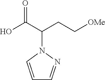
C1=CN(C(C(O)=O)CC[OMe])N=C1
